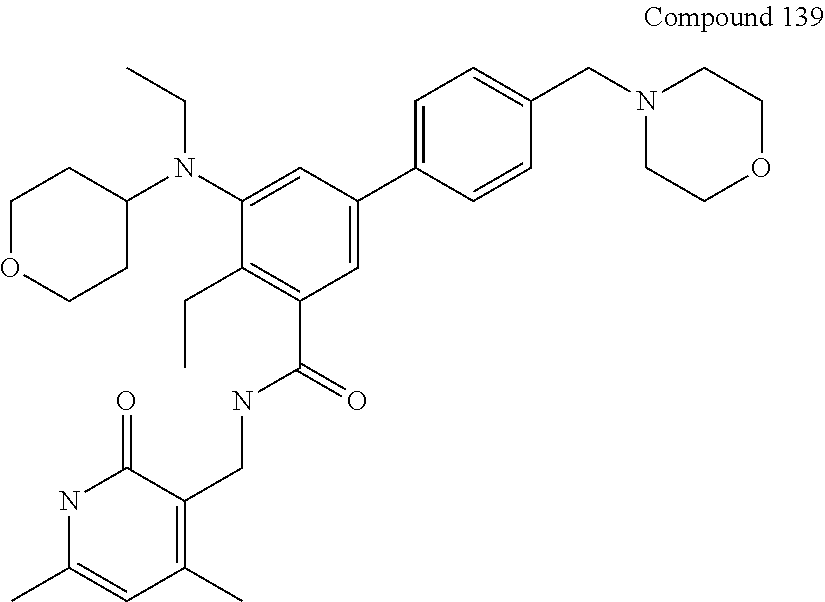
C1OCCC(N(C2=CC(C3=CC=C(CN4CCOCC4)C=C3)=CC(C(NCC3=C(C)C=C(C)NC3=O)=O)=C2CC)CC)C1
